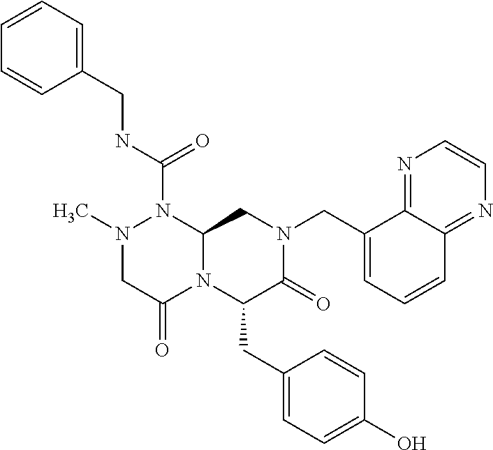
N1(C)CC(=O)N2C(N1C(NCC1=CC=CC=C1)=O)CN(CC1=CC=CC3=NC=CN=C13)C(=O)C2CC1=CC=C(O)C=C1
